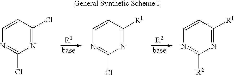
C1=CC(Cl)=NC(Cl)=N1.[R1].C1=CC([R1])=NC(Cl)=N1.C1=CC([R1])=NC([R2])=N1.[R2]
